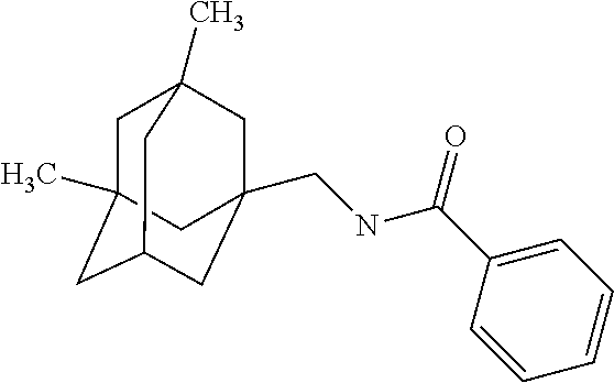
C1C2(C)CC3CC(CNC(C4=CC=CC=C4)=O)(CC1(C)C3)C2
